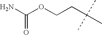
NC(OCCC(C)(C)C)=O
